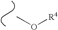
CO[R4]
